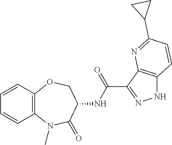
C12=C(OCC(NC(=O)C3=NNC4=C3N=C(C3CC3)C=C4)C(=O)N1C)C=CC=C2
